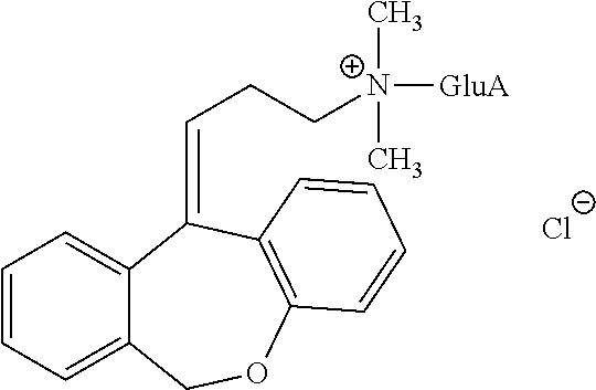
C1=CC=C2C(=C1)C(=CCC[N+](C)([GluA])C)C1=C(OC2)C=CC=C1.[Cl-]
